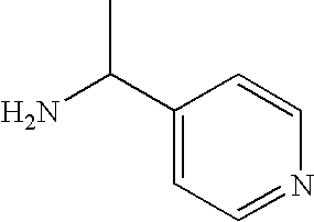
C1(C(N)C)=CC=NC=C1
